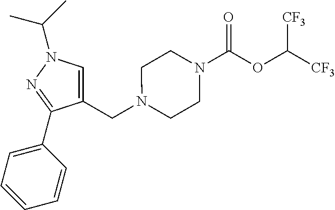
C1(CN2CCN(C(OC([CF3])[CF3])=O)CC2)=CN(C(C)C)N=C1C1=CC=CC=C1
